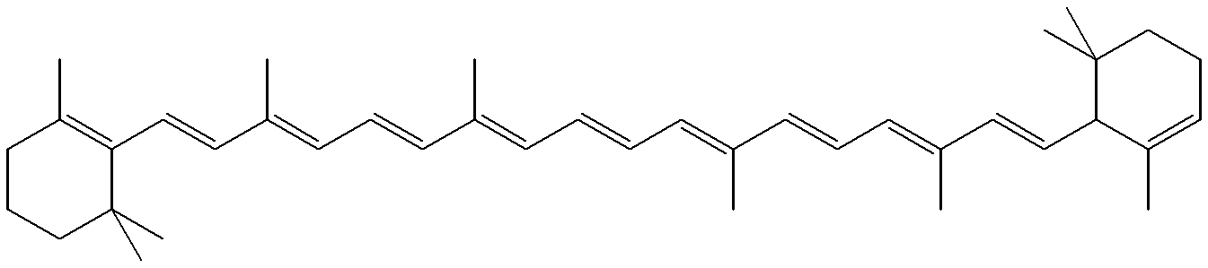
C1CCC(C)(C)C(C=CC(=CC=CC(=CC=CC=C(C=CC=C(C=CC2C(C)=CCCC2(C)C)C)C)C)C)=C1C
